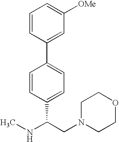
C1=CC(C2=CC=C(C(CN3CCOCC3)NC)C=C2)=CC([OMe])=C1
